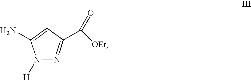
N1([H])N=C(C(=O)[OEt])C=C1N
